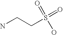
NCCS(=O)(O)=O
